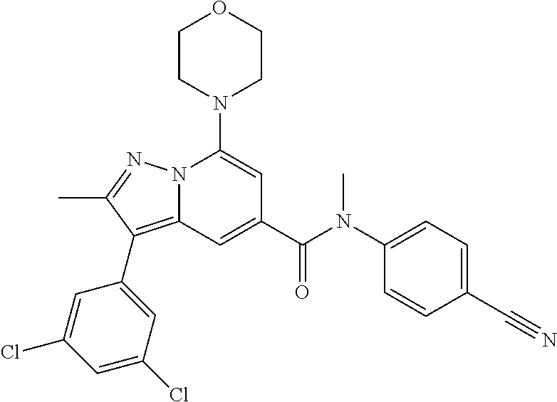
C1N(C2=CC(C(N(C3=CC=C(C#N)C=C3)C)=O)=CC3=C(C4=CC(Cl)=CC(Cl)=C4)C(C)=NN23)CCOC1
